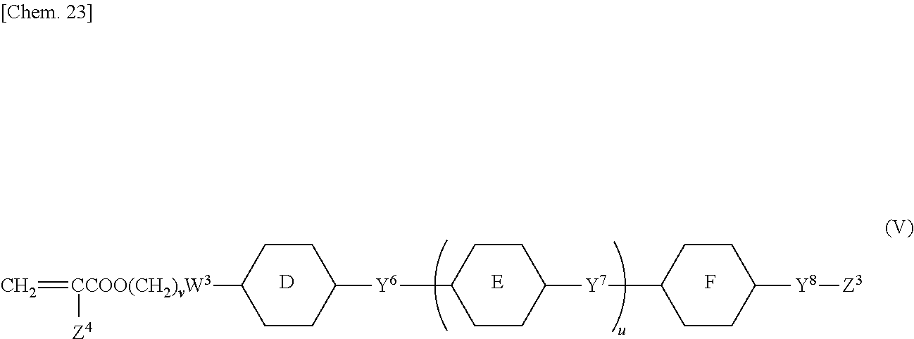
C=[CCOO(CH2)vW3](C1CCC([Y6]C2CCC([Y7]C3CCC([Y8][Z3])CC3)CC2)CC1)[Z4].[D].[E].F
